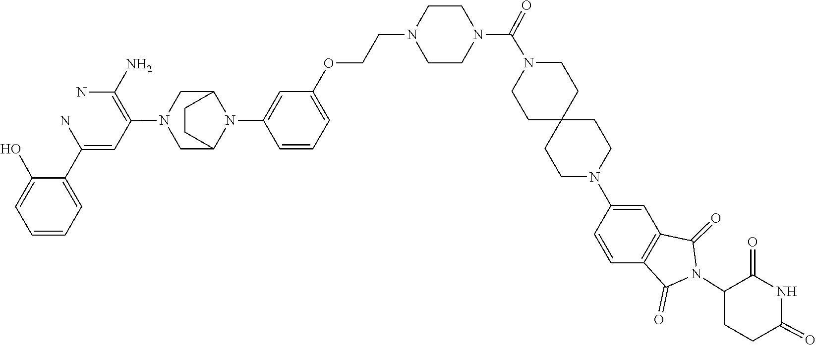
C1(C(=CC(=C(N)N)N2CC3N(C4=CC(OCCN5CCN(C(N6CCC7(CCN(C8=CC9=C(C=C8)C(=O)N(C8CCC(=O)NC8=O)C9=O)CC7)CC6)=O)CC5)=CC=C4)C(C2)CC3)N)=CC=CC=C1O
